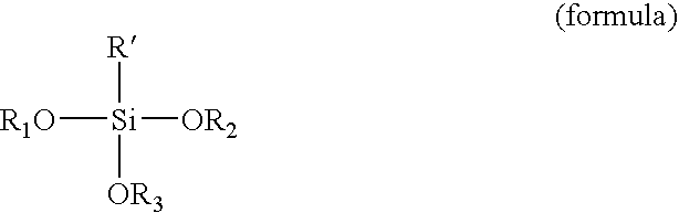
[R][Si]([OR3])([R1O])[OR2]
